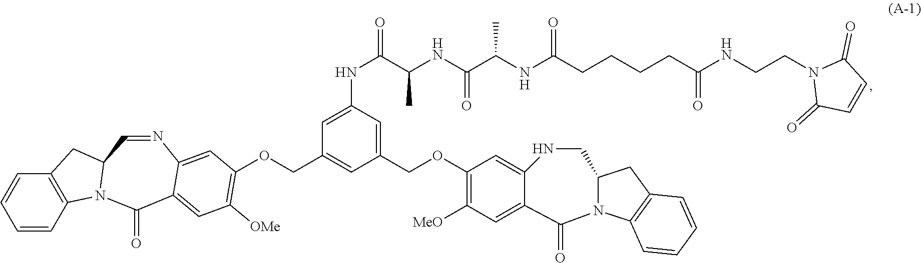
C12=C(C=CC=C1)N1C(C2)C=NC2=CC(OCC3=CC(COC4=C([MeO])C=C5C(=C4)NCC4N(C6=C(C4)C=CC=C6)C5=O)=CC(NC(=O)C(NC(C(NC(CCCCC(NCCN4C(=O)C=CC4=O)=O)=O)C)=O)C)=C3)=C([OMe])C=C2C1=O
